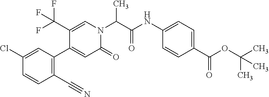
N(C1=CC=C(C(OC(C)(C)C)=O)C=C1)C(C(N1C=C(C(F)(F)F)C(C2=C(C#N)C=CC(Cl)=C2)=CC1=O)C)=O
